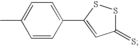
CC1=CC=C(C2=CC(=S)SS2)C=C1
